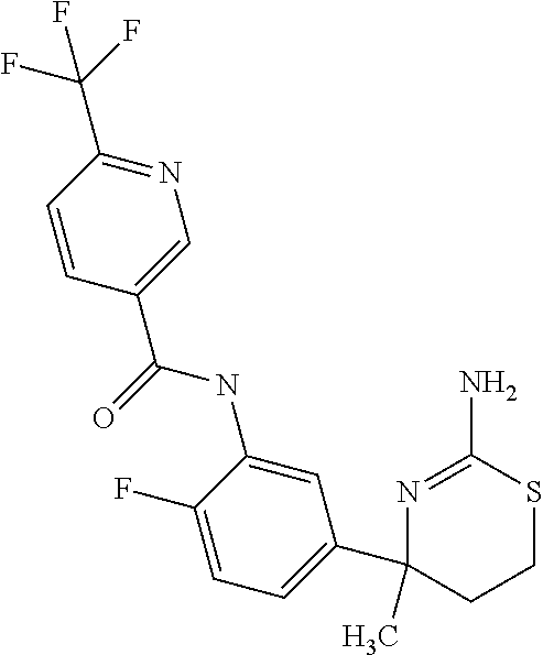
N(C1=CC(C2(C)N=C(N)SCC2)=CC=C1F)C(=O)C1=CN=C(C(F)(F)F)C=C1
